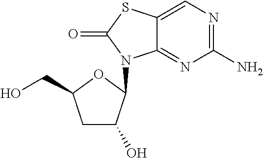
C1(N)=NC=C2C(=N1)N(C1C(O)CC(CO)O1)C(=O)S2
